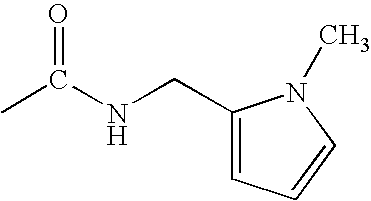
CC(NCC1=CC=CN1C)=O
